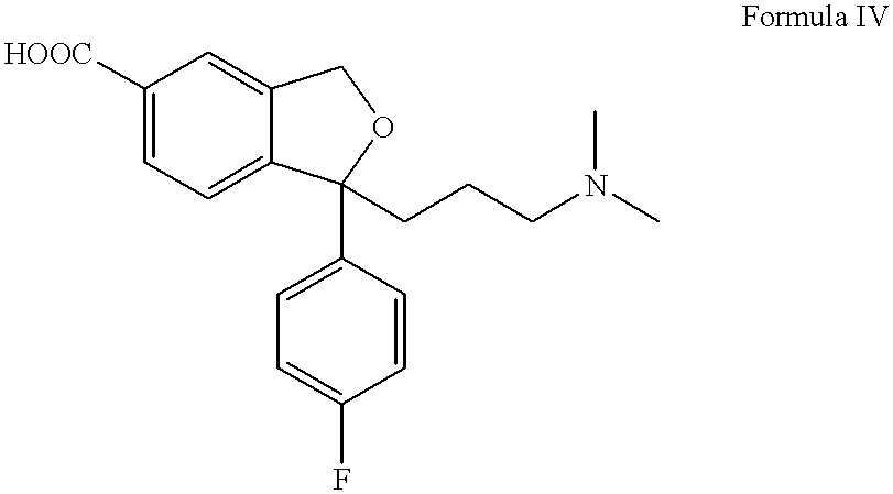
C1([HOOC])=CC=C2C(=C1)COC2(C1=CC=C(F)C=C1)CCCN(C)C
